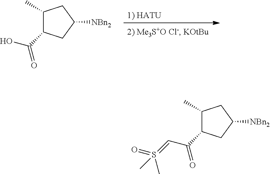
C1(C)C(C(O)=O)CC([NBn2])C1.C1(C)C(C(C=S(=O)(C)C)=O)CC([NBn2])C1
